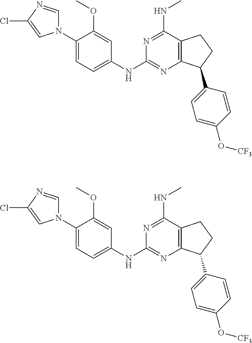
C1(N2C=NC(Cl)=C2)=CC=C(NC2=NC3=C(C(NC)=N2)CCC3C2=CC=C(O[CF3])C=C2)C=C1OC.C1(N2C=NC(Cl)=C2)=CC=C(NC2=NC3=C(C(NC)=N2)CCC3C2=CC=C(O[CF3])C=C2)C=C1OC
